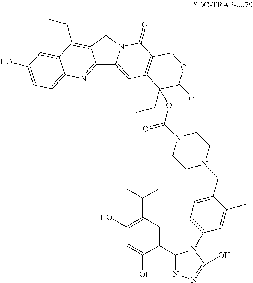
OC1=CC=C2C(=C1)C(CC)=C1C(=N2)C2=CC3=C(C(=O)N2C1)COC(=O)C3(CC)OC(N1CCN(CC2=CC=C(N3C(C4=CC(C(C)C)=C(O)C=C4O)=NN=C3O)C=C2F)CC1)=O
